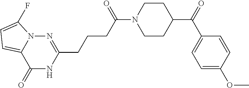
C1(=O)NC(CCCC(N2CCC(C(C3=CC=C(OC)C=C3)=O)CC2)=O)=NN2C1=CC=C2F
